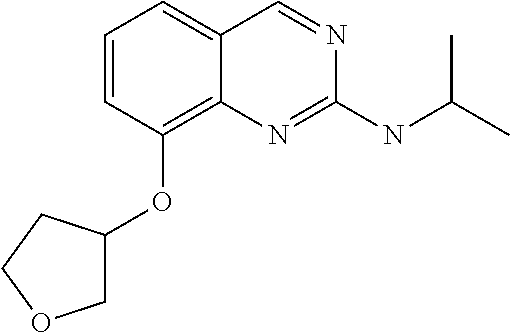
C1=CC(OC2COCC2)=C2C(=C1)C=NC(NC(C)C)=N2
